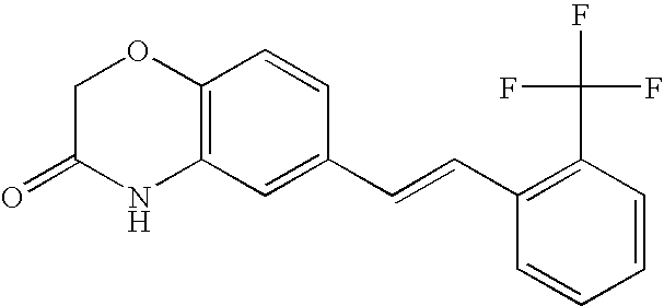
C12=C(C=C(C=CC3=C(C(F)(F)F)C=CC=C3)C=C1)NC(=O)CO2
